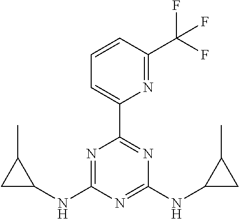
C1=CC(C(F)(F)F)=NC(C2=NC(NC3CC3C)=NC(NC3C(C)C3)=N2)=C1
